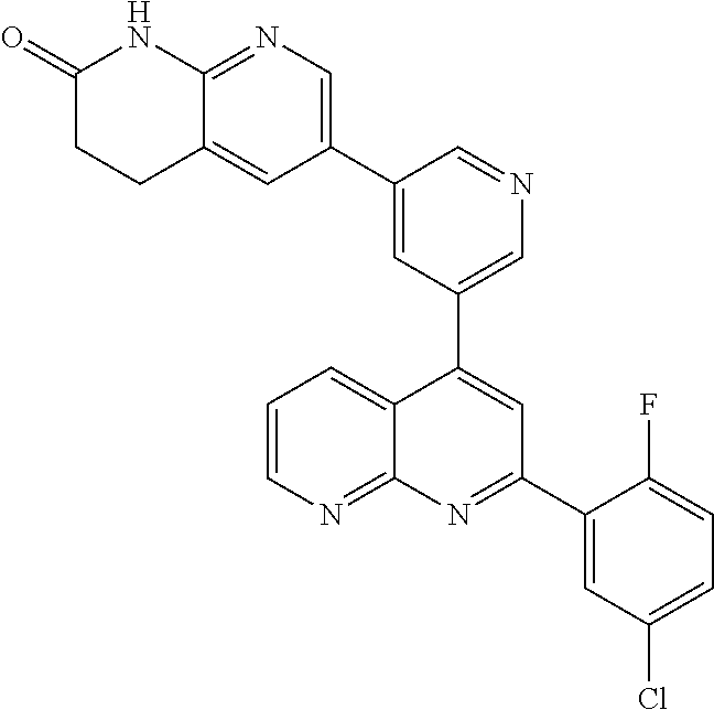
C1=C(C2=CN=C3C(=C2)CCC(=O)N3)C=NC=C1C1=CC(C2=CC(Cl)=CC=C2F)=NC2=NC=CC=C12
